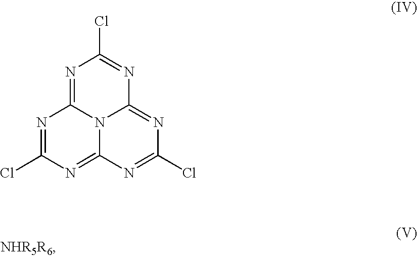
C1(Cl)=NC2=NC(Cl)=NC3=NC(Cl)=NC(=N1)N23
